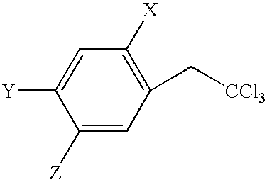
C1=C([Y])C([Z])=CC(C[CCl3])=C1[X]
